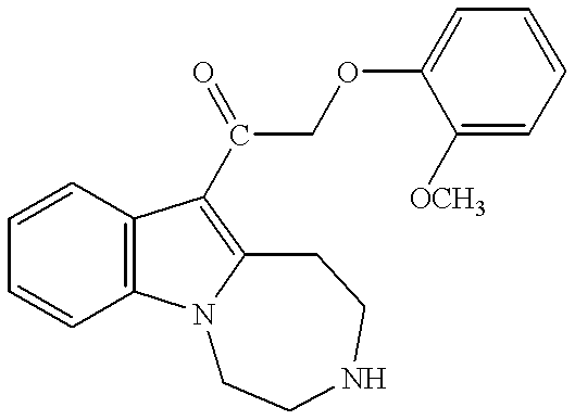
C1=CC2=C(C=C1)N1C(=C2C(COC2=CC=CC=C2[OCH3])=O)CCNCC1
